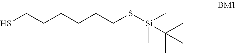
SCCCCCCS[Si](C)(C)C(C)(C)C
